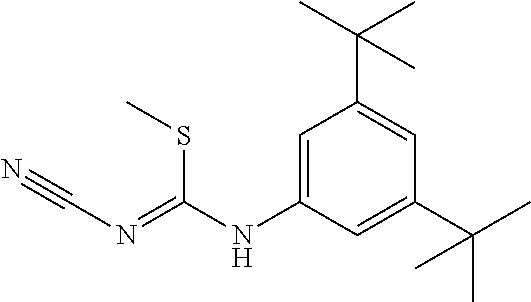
C1=C(NC(=NC#N)SC)C=C(C(C)(C)C)C=C1C(C)(C)C
